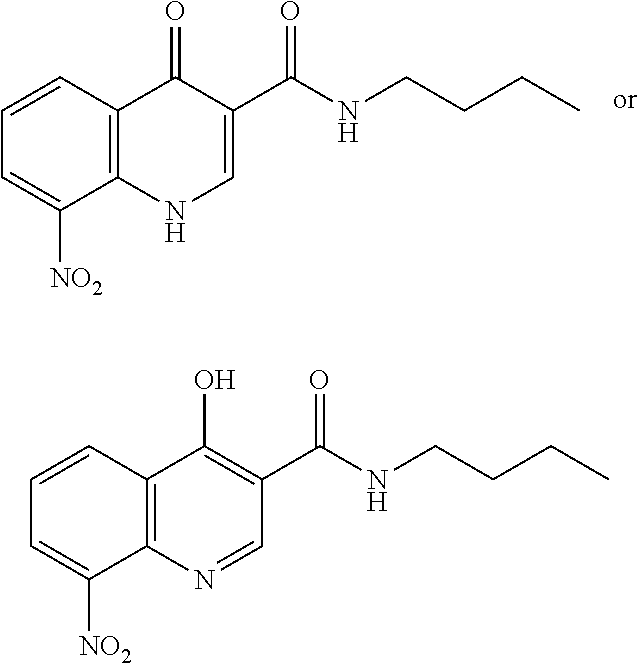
C1=CC2=C(C([NO2])=C1)NC=C(C(NCCCC)=O)C2=O.C1=CC2=C(C([NO2])=C1)N=CC(C(NCCCC)=O)=C2O
